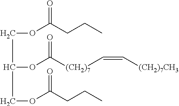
C(OC(CCC)=O)C(OC([(CH2)7]C=C[(CH2)7CH3])=O)COC(CCC)=O
